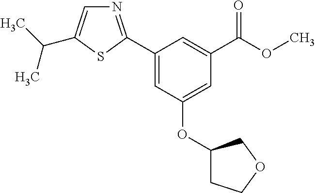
N1=C(C2=CC(OC3CCOC3)=CC(C(OC)=O)=C2)SC(C(C)C)=C1
